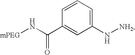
C1=CC=C(N[NH2])C=C1C(=O)N[mPEG]
